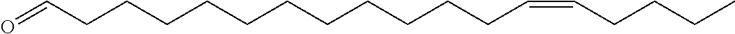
C(C=CCCCCCCCCCCCC=O)CCC
